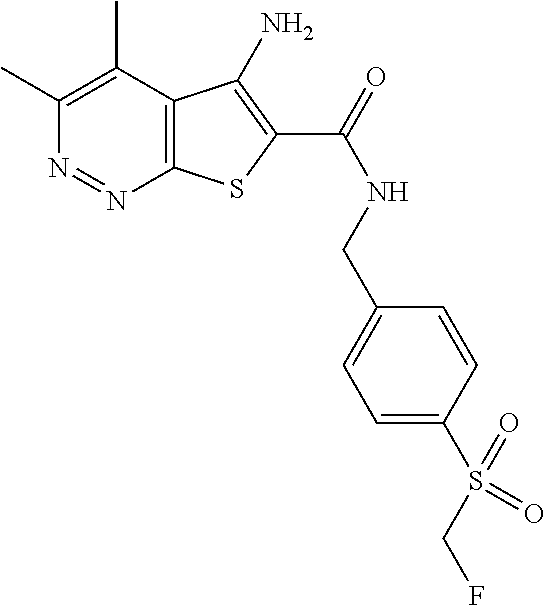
C1(C)=C(C)C2=C(N=N1)SC(C(NCC1=CC=C(S(=O)(=O)CF)C=C1)=O)=C2N
